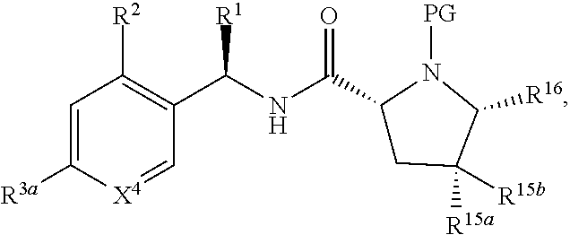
N(C(C1CC([R15a])([R15b])C([R16])N1[PG])=O)C(C1=C([R2])C=C([R3a])[X4]=C1)[R1]
